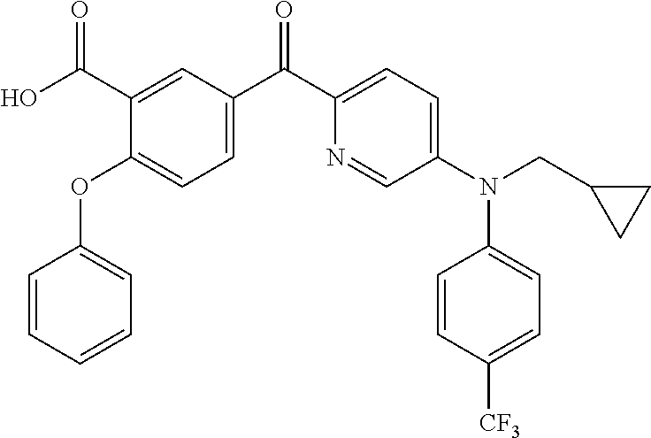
C1=CC=CC=C1OC1=CC=C(C(C2=CC=C(N(C3=CC=C([CF3])C=C3)CC3CC3)C=N2)=O)C=C1C(O)=O
